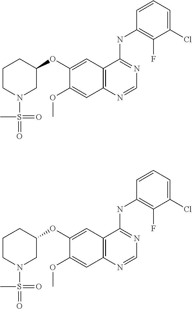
C1(OC2=CC3=C(C=C2OC)N=CN=C3NC2=C(F)C(Cl)=CC=C2)CCCN(S(C)(=O)=O)C1.C1(OC2=CC3=C(C=C2OC)N=CN=C3NC2=C(F)C(Cl)=CC=C2)CCCN(S(C)(=O)=O)C1
